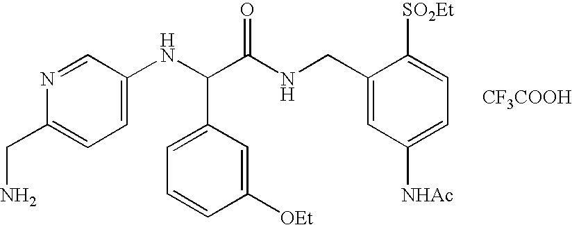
C1=C(NC(C(NCC2=CC([NHAc])=CC=C2[SO2Et])=O)C2=CC=CC([OEt])=C2)C=NC(CN)=C1.[CF3COOH]
